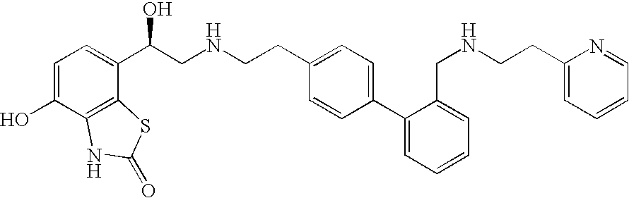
C1=C(O)C2=C(C(C(CNCCC3=CC=C(C4=CC=CC=C4CNCCC4=CC=CC=N4)C=C3)O)=C1)SC(=O)N2
